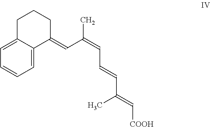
C12=CC=CC=C1C(=CC(=CC=CC(=C[COOH])C)C)CCC2
